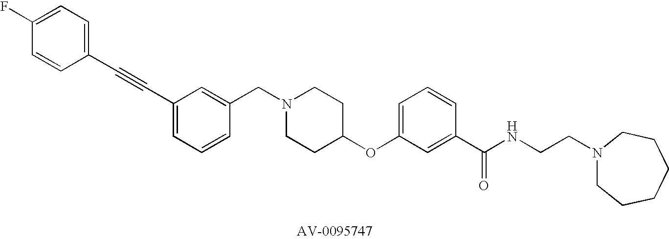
C1(CN2CCC(OC3=CC=CC(C(NCCN4CCCCCC4)=O)=C3)CC2)=CC(C#CC2=CC=C(F)C=C2)=CC=C1
